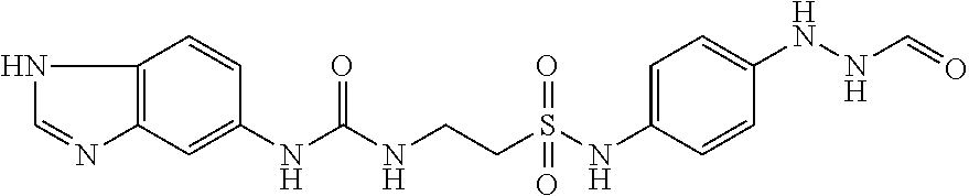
C12=C(C=C(NC(NCCS(NC3=CC=C(NNC=O)C=C3)(=O)=O)=O)C=C1)N=CN2
